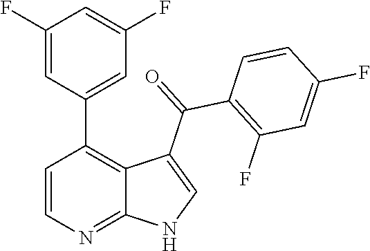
C1=CN=C2C(=C1C1=CC(F)=CC(F)=C1)C(C(C1=C(F)C=C(F)C=C1)=O)=CN2
